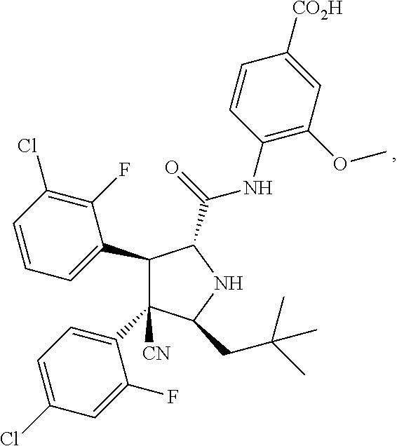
C1(C2=CC=CC(Cl)=C2F)C(C2=CC=C(Cl)C=C2F)([CN])C(CC(C)(C)C)NC1C(NC1=C(OC)C=C([CO2H])C=C1)=O
